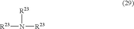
[R23]N([R23])[R23]
